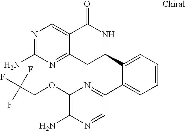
N1=C(N)N=C2C(=C1)C(=O)NC(C1=CC=CC=C1C1=NC(OCC(F)(F)F)=C(N)N=C1)C2
